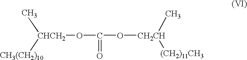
C[CHCH2]([CH3(CH2)10])OC(O[CH2CH](C)[(CH2)11CH3])=O
